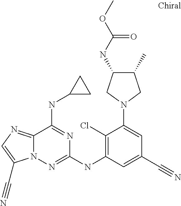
N1(C2=CC(C#N)=CC(NC3=NN4C(=NC=C4C#N)C(NC4CC4)=N3)=C2Cl)CC(C)C(NC(OC)=O)C1
